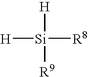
[Si]([R8])([H])([R9])[H]
